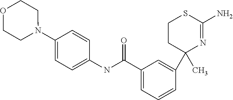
C1(C)(C2=CC(C(NC3=CC=C(N4CCOCC4)C=C3)=O)=CC=C2)N=C(N)SCC1
